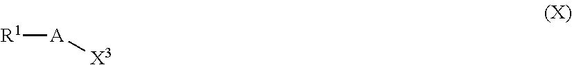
[R1][A][X3]
